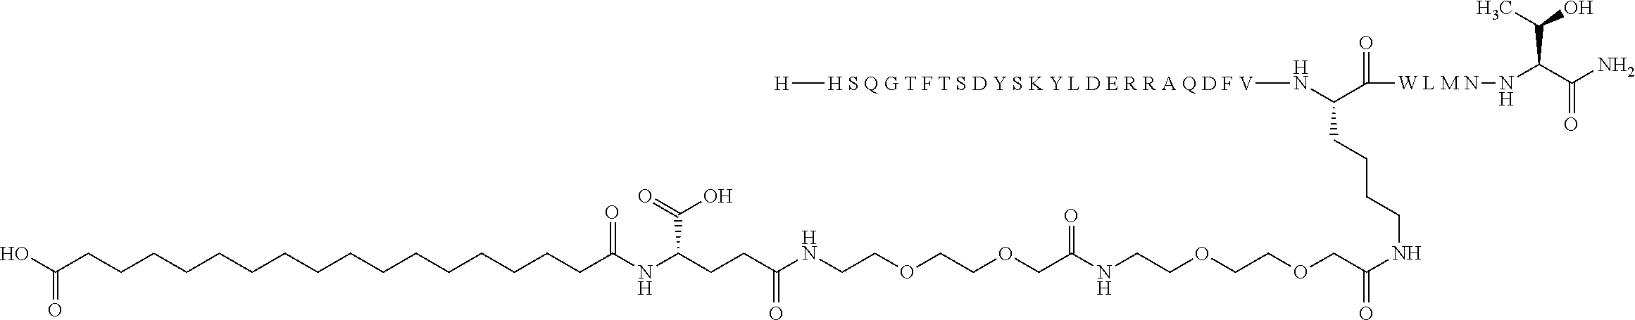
C(COCCOCCNC(CCC(NC(CCCCCCCCCCCCCCCCC(O)=O)=O)C(O)=O)=O)(=O)NCCOCCOCC(=O)NCCCCC(N[H S Q G T F T S D Y S K Y L D E R R A Q D F V][H])C(=O)[W L M N]NC(C(O)C)C(=O)N
